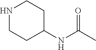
N1CCC(NC(C)=O)CC1
